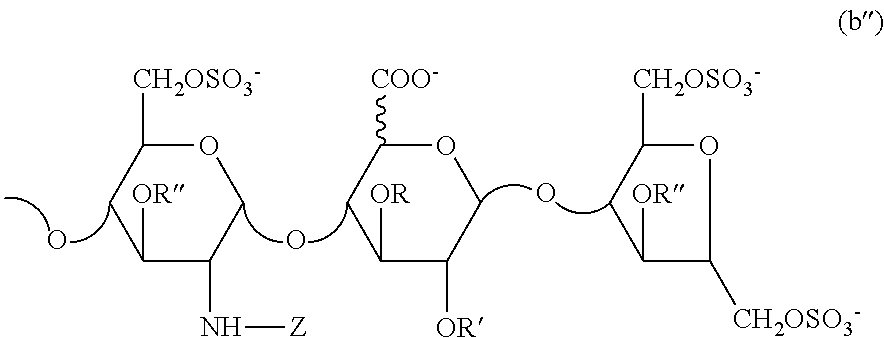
C1([OR])C(N[Z])COC([CH2OSO3-])C1.O.O.C1([OR])C([OR])COC([COO-])C1.O.C1([OR])C([CH2OSO3-])OC([CH2OSO3-])C1
